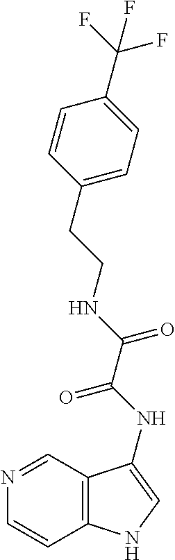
C1=CC(C(F)(F)F)=CC=C1CCNC(C(NC1=CNC2=C1C=NC=C2)=O)=O
